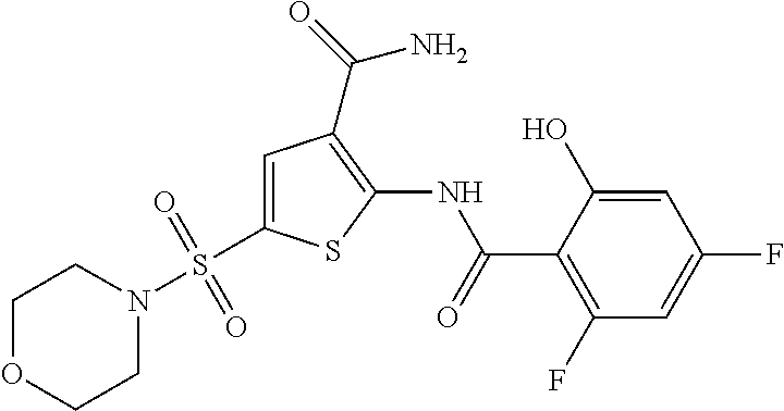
C1=C(O)C(C(=O)NC2=C(C(=O)N)C=C(S(N3CCOCC3)(=O)=O)S2)=C(F)C=C1F
